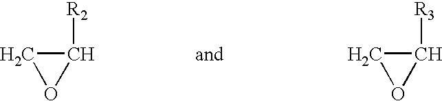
C1OC1[R2].C1OC1[R3]
